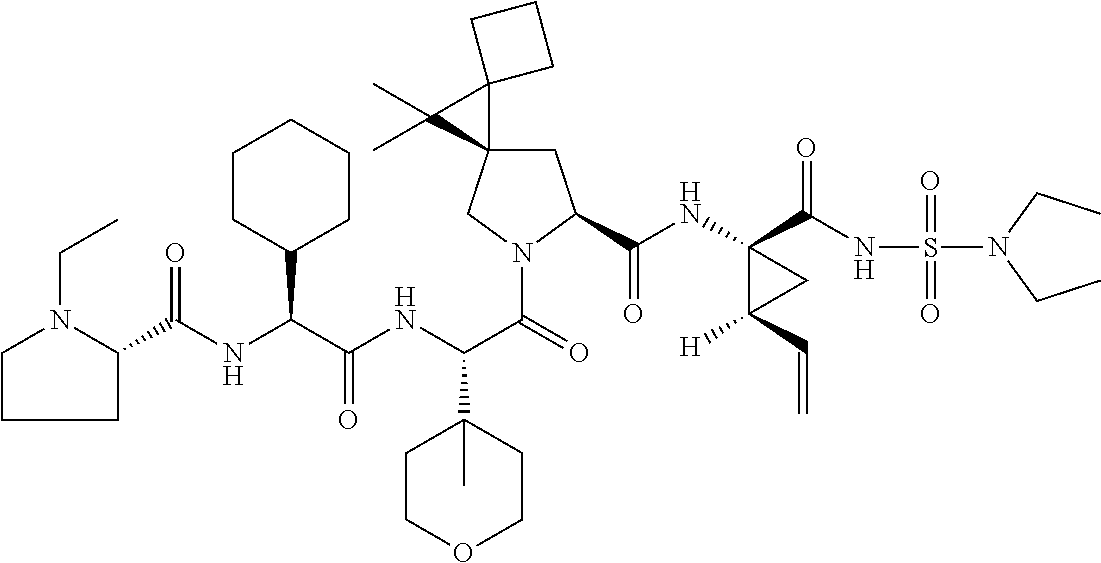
C1C2(CN(C(C(NC(C(NC(=O)C3CCCN3CC)C3CCCCC3)=O)C3(C)CCOCC3)=O)C1C(NC1(C(NS(N(CC)CC)(=O)=O)=O)C([H])(C=C)C1)=O)C1(C2(C)C)CCC1
